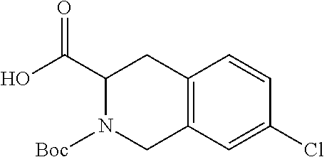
C12=C(C=C(Cl)C=C1)CN([Boc])C(C(O)=O)C2
